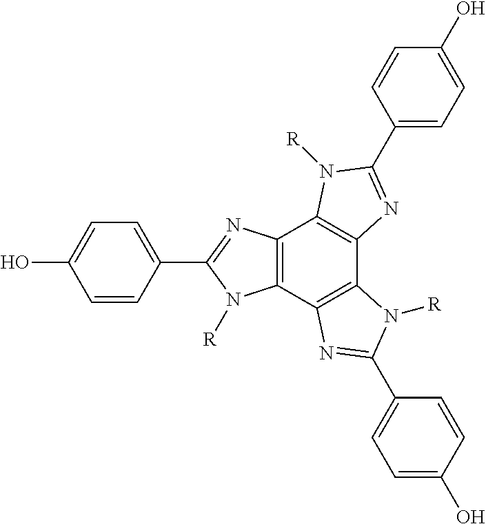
C1=C(C2=NC3=C(C4=C(C5=C3N([R])C(C3=CC=C(O)C=C3)=N5)N([R])C(C3=CC=C(O)C=C3)=N4)N2[R])C=CC(O)=C1
